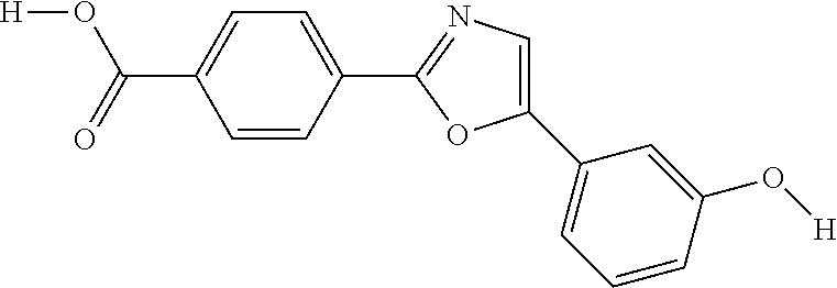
[H]OC(C1=CC=C(C2=NC=C(C3=CC=CC(O[H])=C3)O2)C=C1)=O
